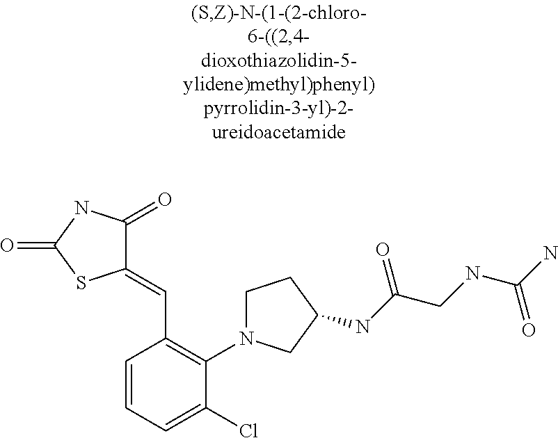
C1(=CC2=C(N3CCC(NC(CNC(N)=O)=O)C3)C(Cl)=CC=C2)C(=O)NC(=O)S1
